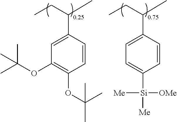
C1=CC(C(CC)C)=CC(OC(C)(C)C)=C1OC(C)(C)C.C1=CC(C(CC)C)=CC=C1[Si]([Me])([OMe])[Me]
